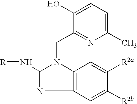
N1=C(N[R])N(CC2=NC(C)=CC=C2O)C2=C1C=C([R2b])C([R2a])=C2
